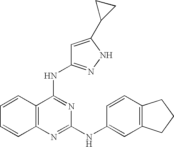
C1=CC2=C(C=C1)N=C(NC1=CC3=C(C=C1)CCC3)N=C2NC1=NNC(C2CC2)=C1
